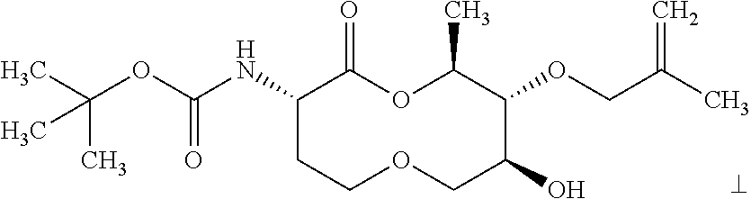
C1(NC(OC(C)(C)C)=O)CCOCC(O)C(OCC(C)=C)C(C)OC1=O
